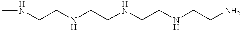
CNCCNCCNCCNCCN
